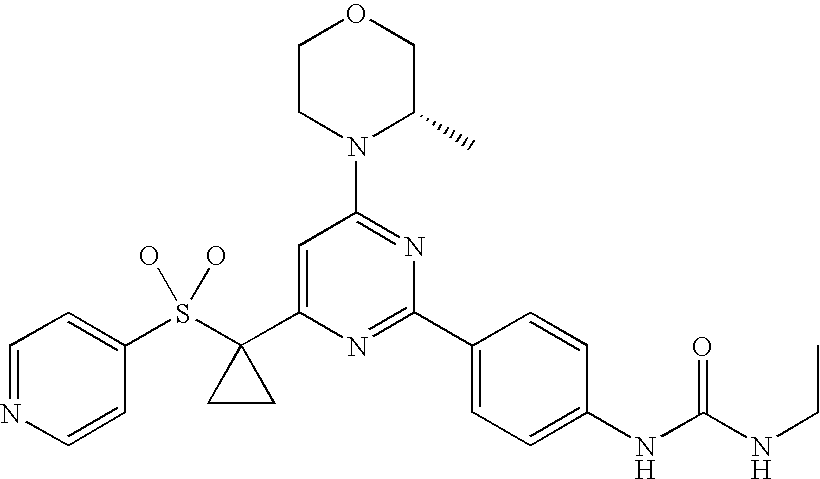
C1(S(C2(C3=CC(N4C(C)COCC4)=NC(C4=CC=C(NC(NCC)=O)C=C4)=N3)CC2)(O)O)=CC=NC=C1
